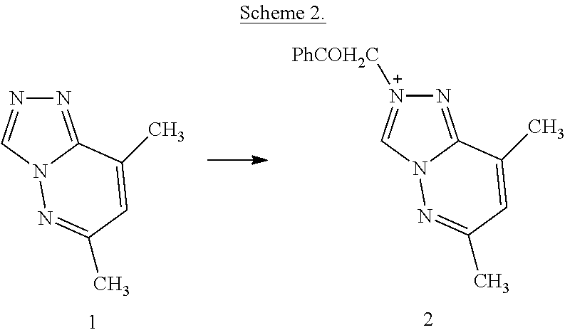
N1=C2N(C=N1)N=C(C)C=C2C.N1=C2N(C=[N+]1[PhCOH2C])N=C(C)C=C2C
